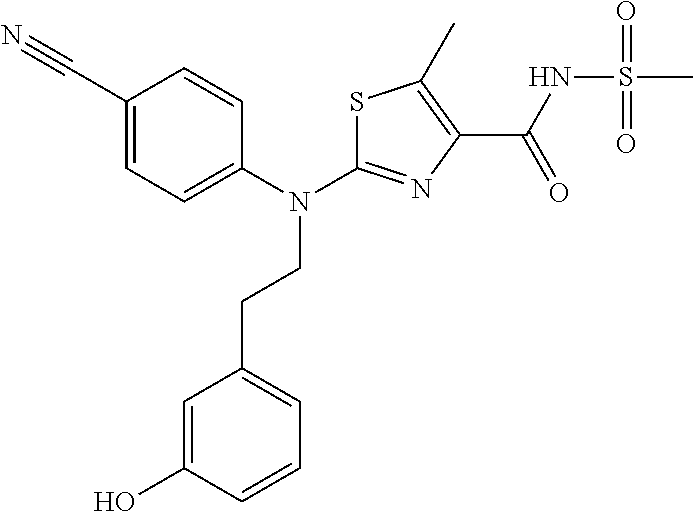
S1C(N(C2=CC=C(C#N)C=C2)CCC2=CC=CC(O)=C2)=NC(C(NS(C)(=O)=O)=O)=C1C
